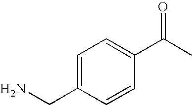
NCC1=CC=C(C(C)=O)C=C1
